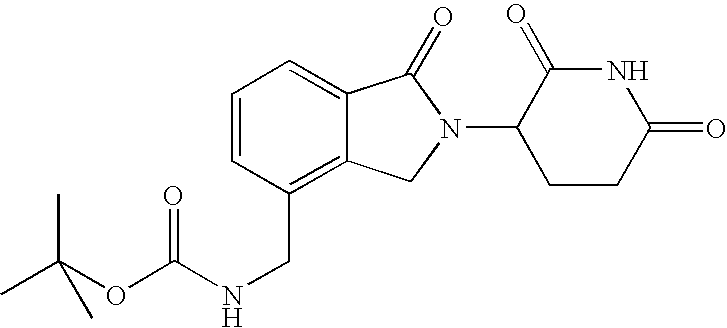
C(OC(NCC1=C2C(=CC=C1)C(=O)N(C1CCC(=O)NC1=O)C2)=O)(C)(C)C
